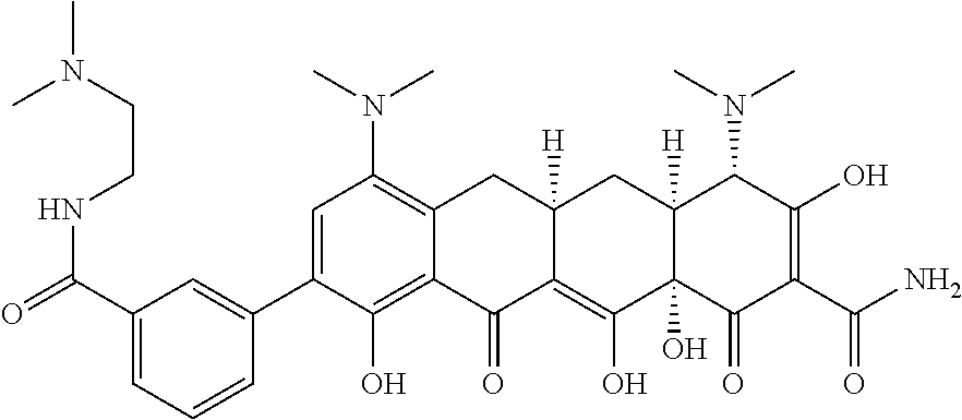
C1=C(C2=CC(C(=O)NCCN(C)C)=CC=C2)C(O)=C2C(=C1N(C)C)CC1([H])C(=C(O)C3(O)C([H])(C1)C(N(C)C)C(O)=C(C(N)=O)C3=O)C2=O
